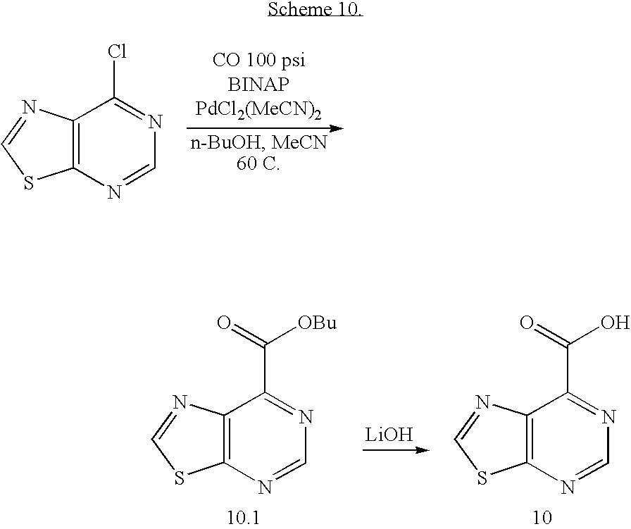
[CO 100 psiBINAPPdCl2(MeCN)2].C12=C(N=CN=C1Cl)SC=N2.C12=C(N=CN=C1C(=O)[OBu])SC=N2.[LiOH].C12=C(N=CN=C1C(=O)O)SC=N2
